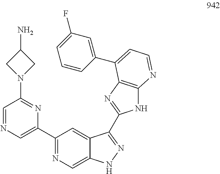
C1(C2=CN=CC(N3CC(N)C3)=N2)=NC=C2C(=C1)C(C1=NC3=C(N1)N=CC=C3C1=CC(F)=CC=C1)=NN2
